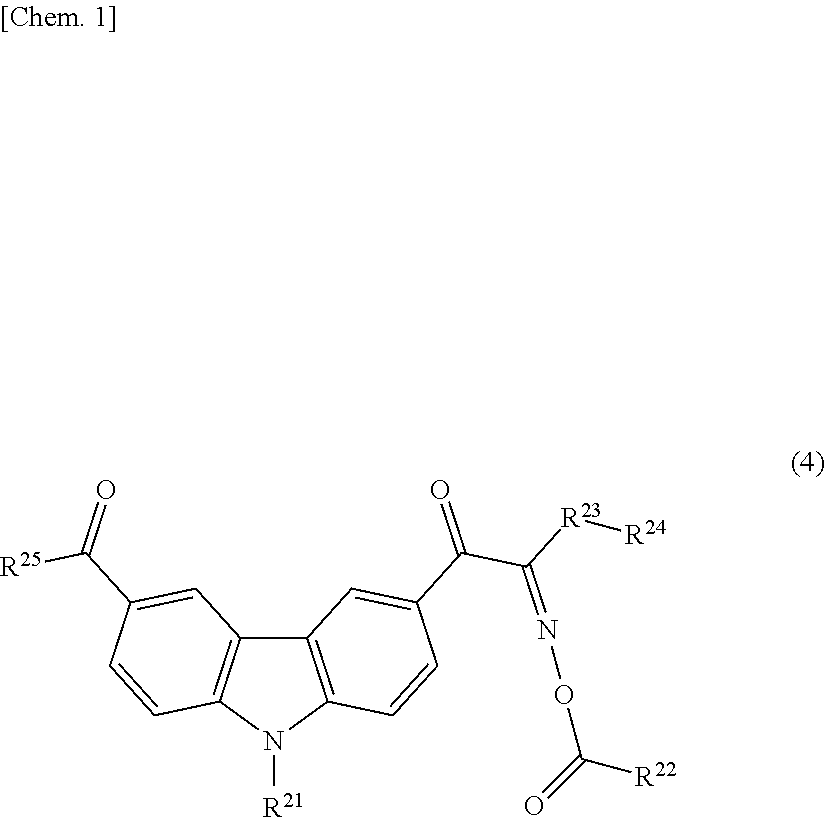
[R21]N1C2=C(C3=C1C=CC(C([R25])=O)=C3)C=C(C(=O)C(=NOC(=O)[R22])[R23][R24])C=C2
